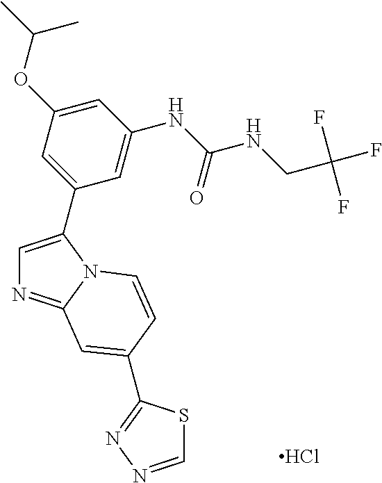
Cl.C1=C(C2=CC(OC(C)C)=CC(NC(NCC(F)(F)F)=O)=C2)N2C(=N1)C=C(C1=NN=CS1)C=C2
